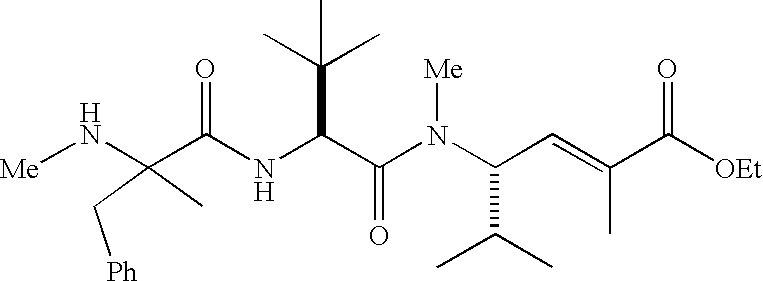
N(C(C(N(C(C(C)C)C=C(C)C([OEt])=O)[Me])=O)C(C)(C)C)C(=O)C(N[Me])(C[Ph])C
